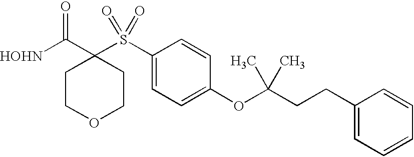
[HOHN]C(C1(S(C2=CC=C(OC(CCC3=CC=CC=C3)(C)C)C=C2)(=O)=O)CCOCC1)=O
